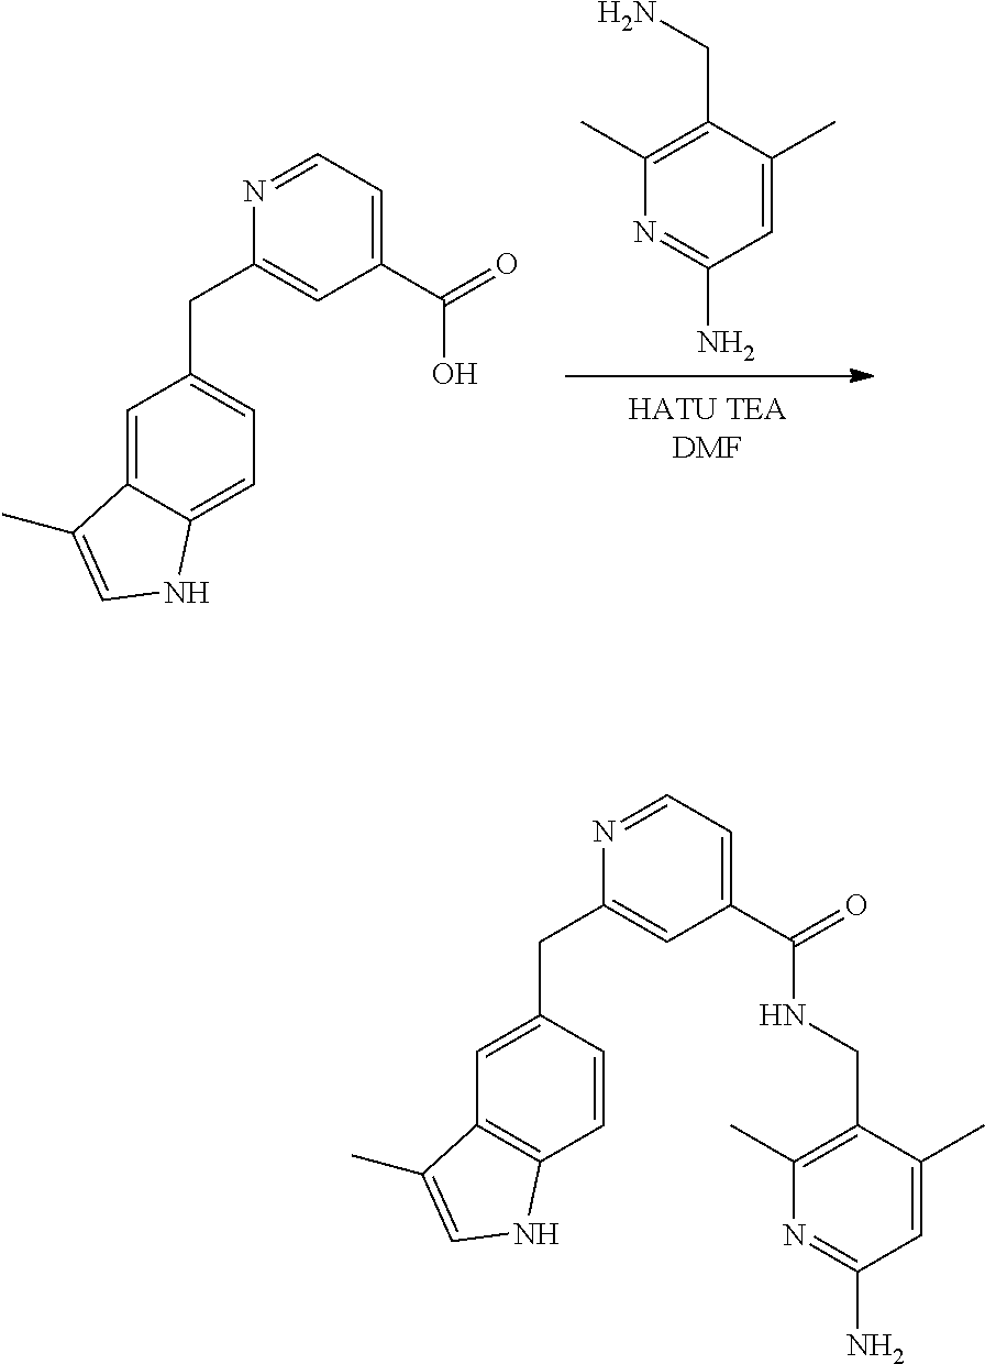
N1=C(N)C=C(C)C(CN)=C1C.C1=C2C(=CC=C1CC1=CC(C(=O)O)=CC=N1)NC=C2C.C1=C(CC2=CC(C(=O)NCC3=C(C)N=C(N)C=C3C)=CC=N2)C=CC2=C1C(C)=CN2
